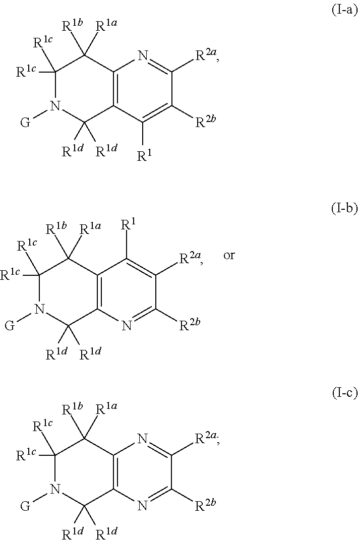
C1([R1c])([R1c])N([G])C([R1d])([R1d])C2=C(C1([R1b])[R1a])C([R1])=C([R2a])C([R2b])=N2.C1([R1c])([R1c])N([G])C([R1d])([R1d])C2=C(C1([R1b])[R1a])N=C([R2a])C([R2b])=C2[R1].C1([R1c])([R1c])N([G])C([R1d])([R1d])C2=C(C1([R1b])[R1a])N=C([R2a])C([R2b])=N2
